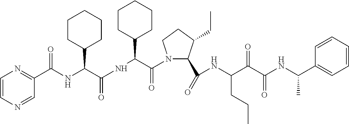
C1(C(=O)NC(C(C(NC(C)C2=CC=CC=C2)=O)=O)CCC)C(CC)CCN1C(C(NC(=O)C(C1CCCCC1)NC(C1=NC=CN=C1)=O)C1CCCCC1)=O
